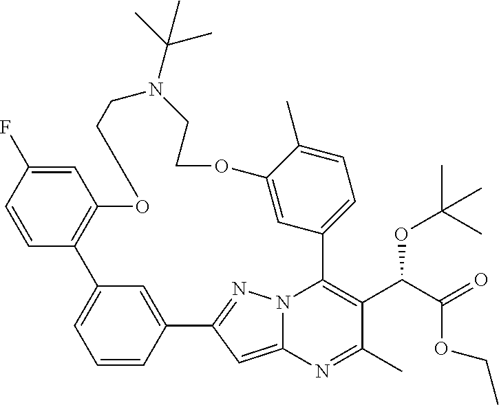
C1=CC2=CC(=C1)C1=C(C=C(F)C=C1)OCCN(C(C)(C)C)CCOC1=CC(=CC=C1C)C1=C(C(C(=O)OCC)OC(C)(C)C)C(C)=NC3=CC2=NN31
